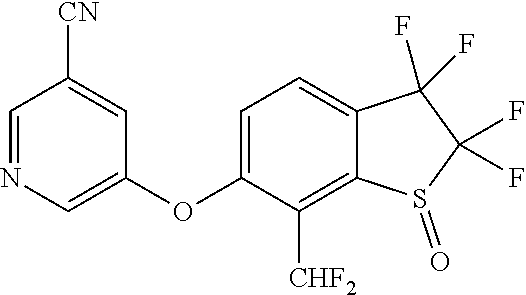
N1=CC([CN])=CC(OC2=CC=C3C(=C2[CHF2])S(=O)C(F)(F)C3(F)F)=C1
